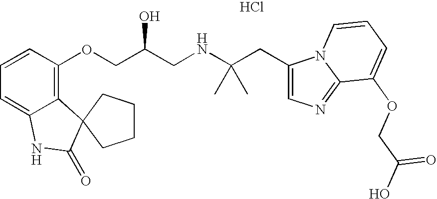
C1=CC(OCC(CNC(CC2=CN=C3N2C=CC=C3OCC(O)=O)(C)C)O)=C2C(=C1)NC(=O)C21CCCC1.Cl
